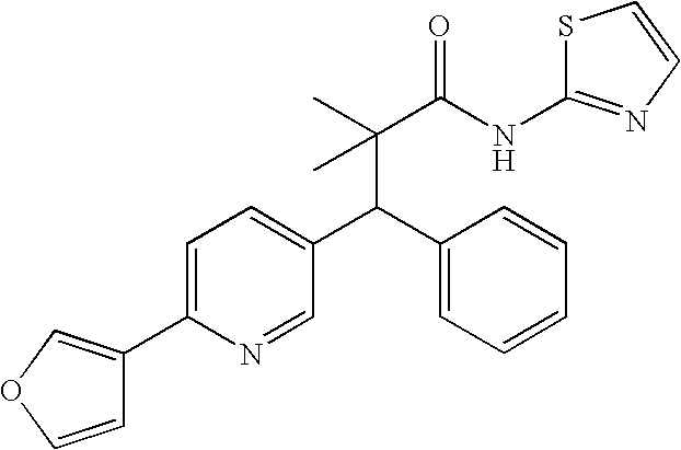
C(C(C)(C(NC1=NC=CS1)=O)C)(C1=CC=CC=C1)C1=CC=C(C2=COC=C2)N=C1
